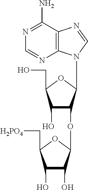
C1(O)C(OC2C(O)C(O)C(C[H2PO4])O2)C(N2C3=C(N=C2)C(N)=NC=N3)OC1CO
